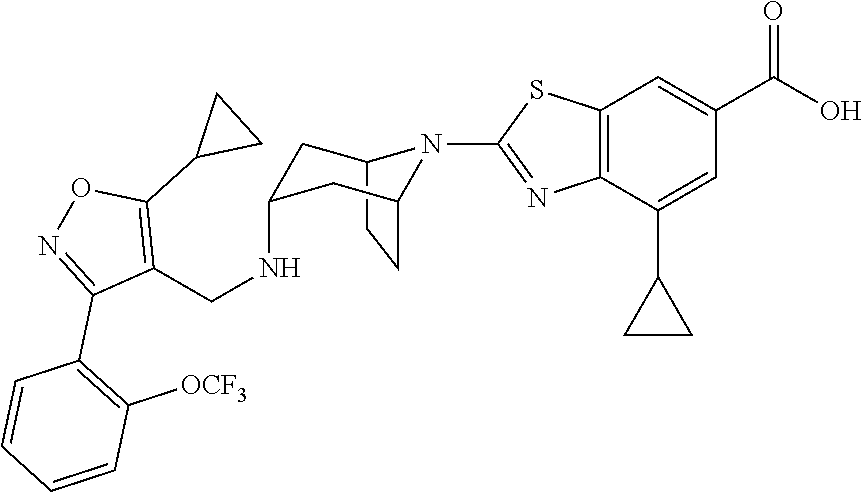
C12=C(C(C3CC3)=CC(C(O)=O)=C1)N=C(N1C3CCC1CC(NCC1=C(C4CC4)ON=C1C1=C([OCF3])C=CC=C1)C3)S2
